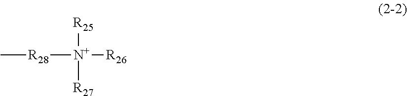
[R28]([N+]([R25])([R26])[R27])C
